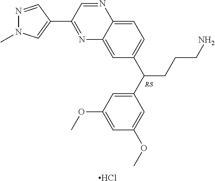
Cl.N1=C(C2=CN(C)N=C2)C=NC2=CC=C(C(CCCN)C3=CC(OC)=CC(OC)=C3)C=C12
